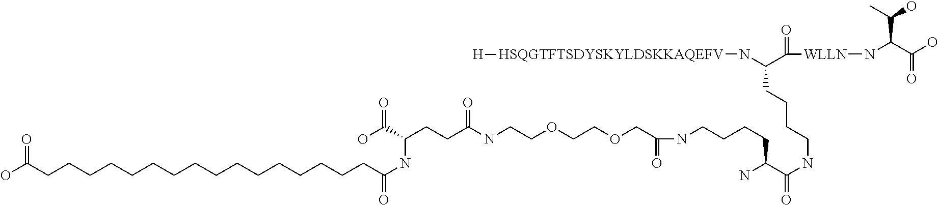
OC(CCCCCCCCCCCCCCCCC(NC(CCC(NCCOCCOCC(=O)NCCCCC(C(NCCCCC(N[HSQGTFTSDYSKYLDSKKAQEFV][H])C(=O)[WLLN]NC(C(O)=O)C(C)O)=O)N)=O)C(O)=O)=O)=O
